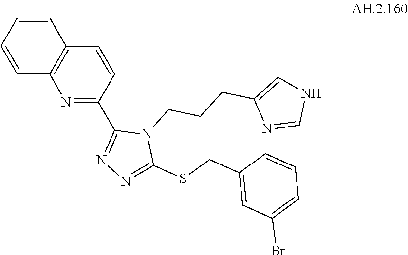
C1(C2=NN=C(SCC3=CC(Br)=CC=C3)N2CCCC2=CNC=N2)=NC2=C(C=C1)C=CC=C2
